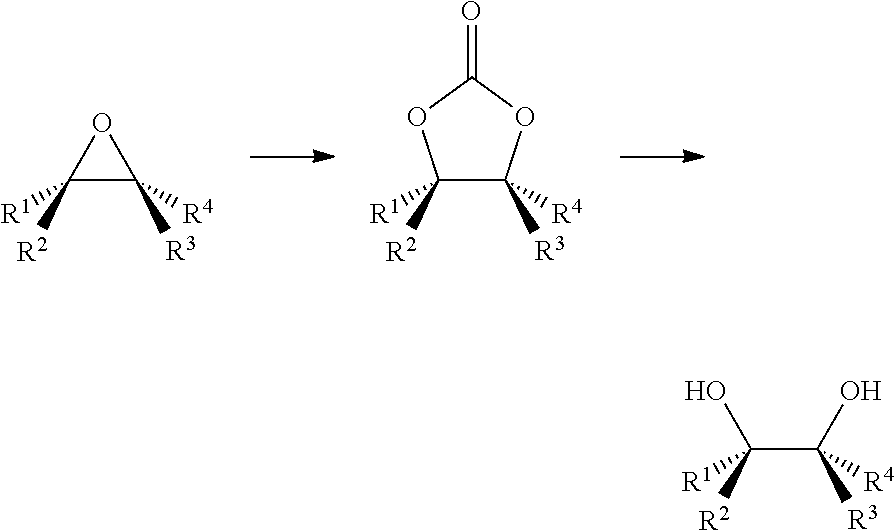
C1([R2])([R1])C([R3])([R4])O1.C1([R2])([R1])C([R3])([R4])OC(=O)O1.C(C([R3])([R4])O)([R2])([R1])O
